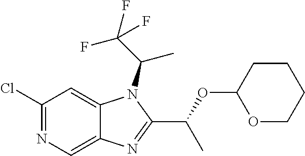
C1(Cl)=NC=C2C(=C1)N(C(C(F)(F)F)C)C(C(OC1OCCCC1)C)=N2
